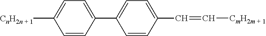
C1=CC(C2=CC=C(C=C[CmH2m + 1])C=C2)=CC=C1[CnH2n + 1]
